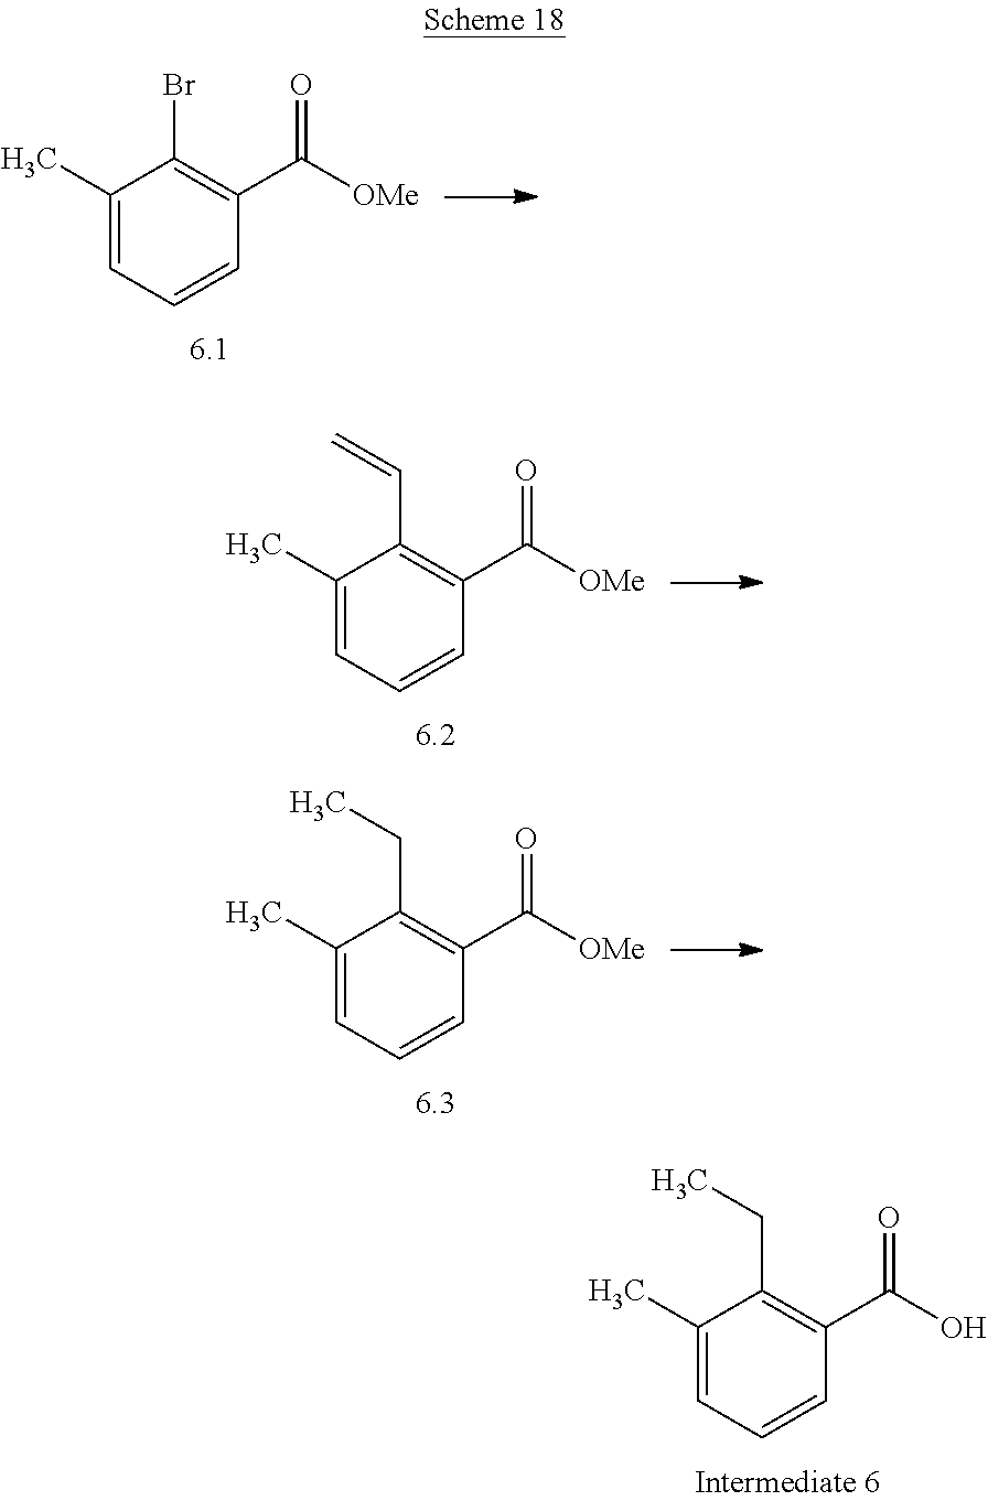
C1(C)=CC=CC(C([OMe])=O)=C1Br.C1(C)=CC=CC(C([OMe])=O)=C1C=C.C1(C)=CC=CC(C([OMe])=O)=C1CC.C1(C)=CC=CC(C(O)=O)=C1CC
